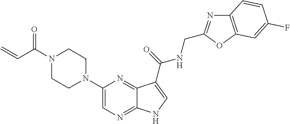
C1(N2CCN(C(C=C)=O)CC2)=CN=C2C(=N1)C(C(=O)NCC1=NC3=C(O1)C=C(F)C=C3)=CN2
